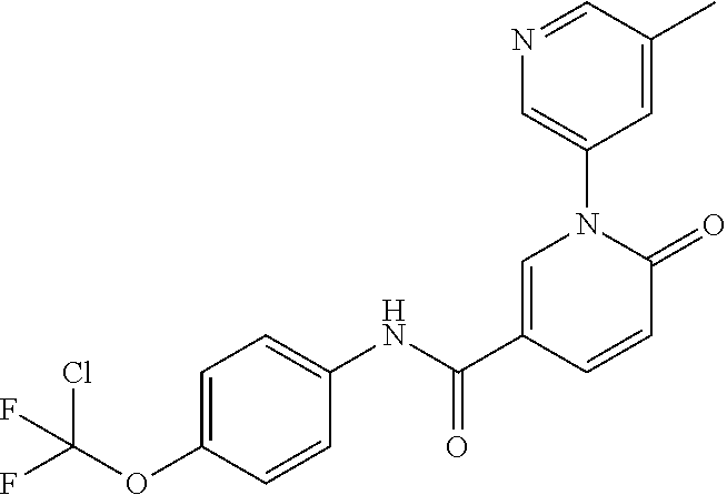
C1=C(C(NC2=CC=C(OC(F)(Cl)F)C=C2)=O)C=CC(=O)N1C1=CN=CC(C)=C1
